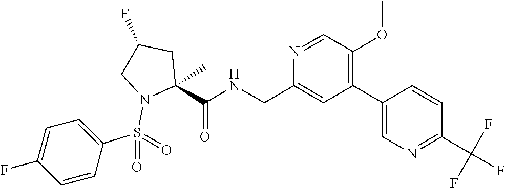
N1=CC(OC)=C(C2=CN=C(C(F)(F)F)C=C2)C=C1CNC(C1(C)N(S(C2=CC=C(F)C=C2)(=O)=O)CC(F)C1)=O
